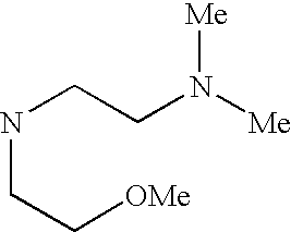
N(CC[OMe])CCN([Me])[Me]
